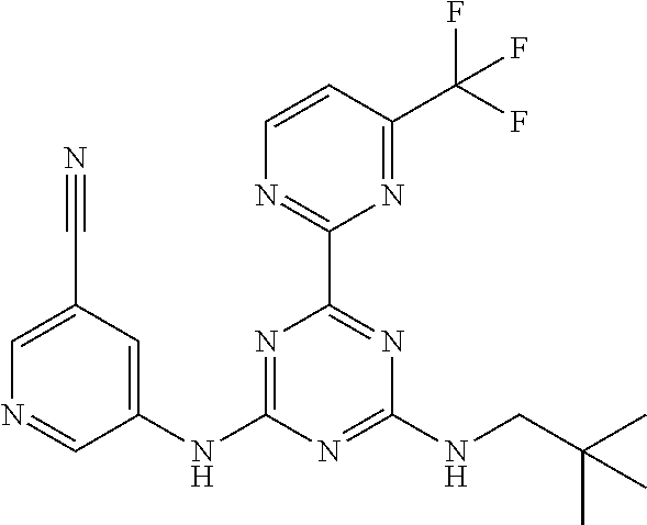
C1=C(C#N)C=C(NC2=NC(C3=NC=CC(C(F)(F)F)=N3)=NC(NCC(C)(C)C)=N2)C=N1
